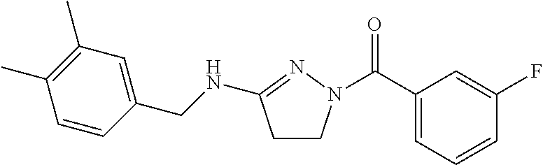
C1(C(=O)N2CCC(NCC3=CC(C)=C(C)C=C3)=N2)=CC=CC(F)=C1
